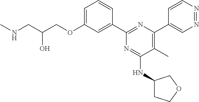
C1=C(OCC(CNC)O)C=C(C2=NC(C3=CN=NC=C3)=C(C)C(NC3CCOC3)=N2)C=C1
